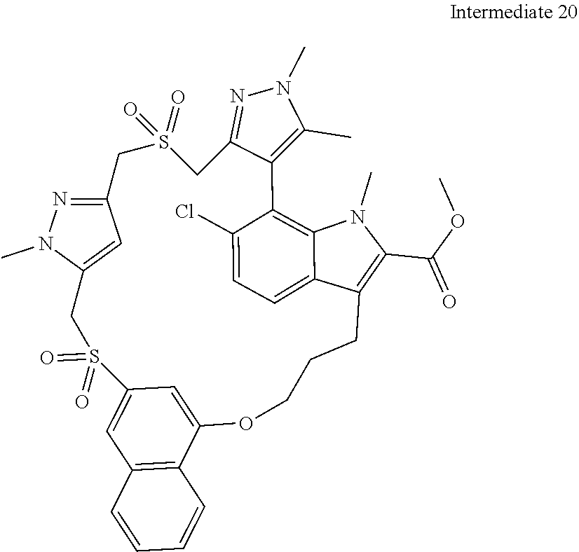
C1(Cl)=CC=C2C3=C1C1=C(C)N(C)N=C1CS(=O)(=O)CC1=NN(C)C(=C1)CS(=O)(=O)C1=CC4=C(C(=C1)OCCCC2=C(C(OC)=O)N3C)C=CC=C4
